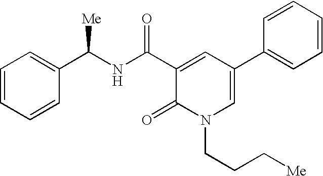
C1=CC=CC(C(NC(C2=CC(C3=CC=CC=C3)=CN(CCC[Me])C2=O)=O)[Me])=C1
